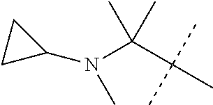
N(C(C(C)(C)C)(C)C)(C)C1CC1
